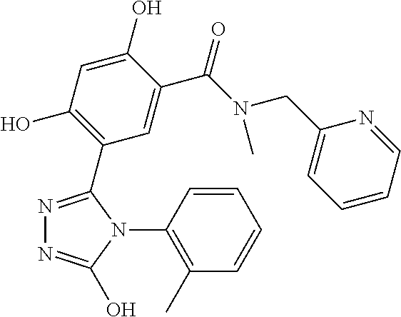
N1=C(C2=C(O)C=C(O)C(C(N(CC3=CC=CC=N3)C)=O)=C2)N(C2=C(C)C=CC=C2)C(O)=N1
